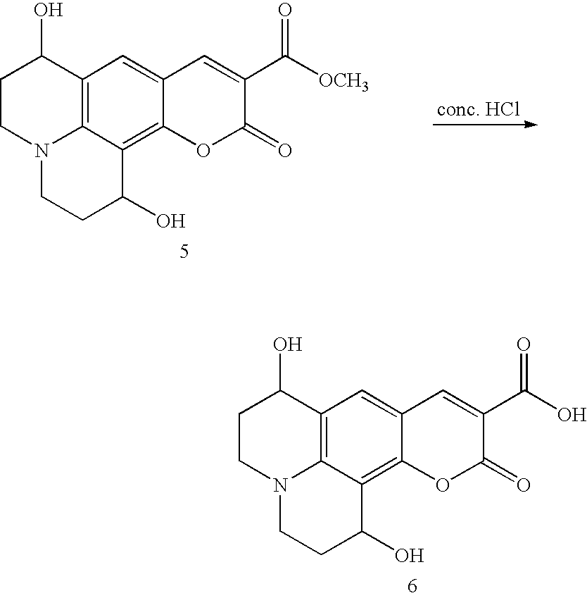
C1CN2C3=C(C1O)C=C1C(=C3C(O)CC2)OC(=O)C(C([OCH3])=O)=C1.C1CN2C3=C(C1O)C=C1C(=C3C(O)CC2)OC(=O)C(C(O)=O)=C1
